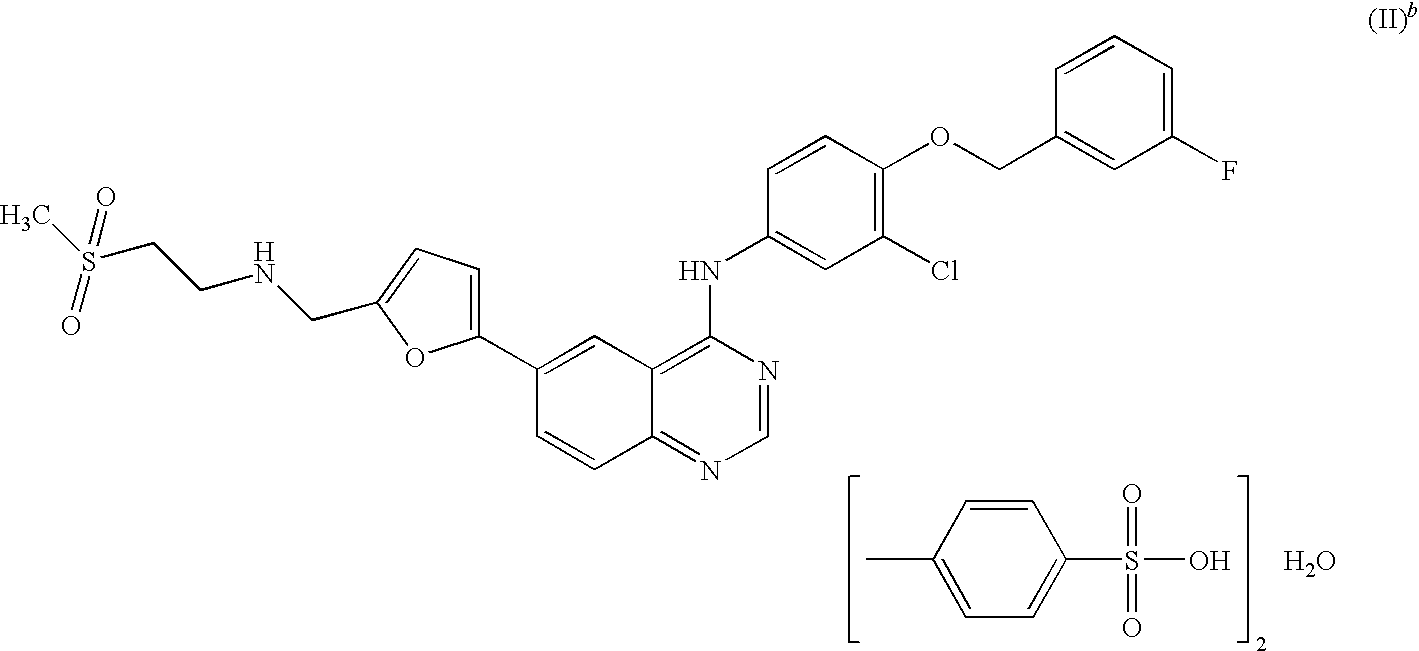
CC1=CC=C(S(=O)(=O)O)C=C1.C12=NC=NC(NC3=CC(Cl)=C(OCC4=CC(F)=CC=C4)C=C3)=C1C=C(C1=CC=C(CNCCS(C)(=O)=O)O1)C=C2.O
